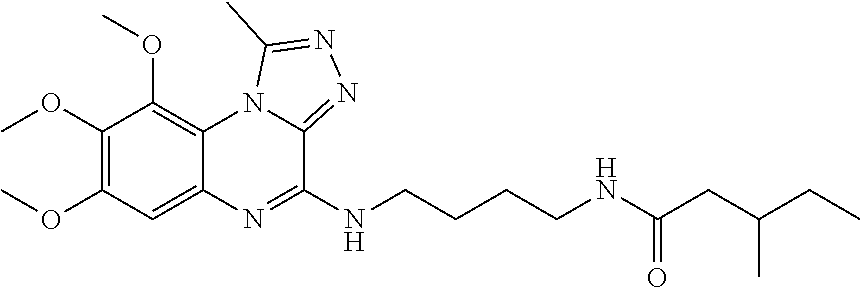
COC1=C(OC)C=C2C(=C1OC)N1C(=NN=C1C)C(NCCCCNC(CC(CC)C)=O)=N2
